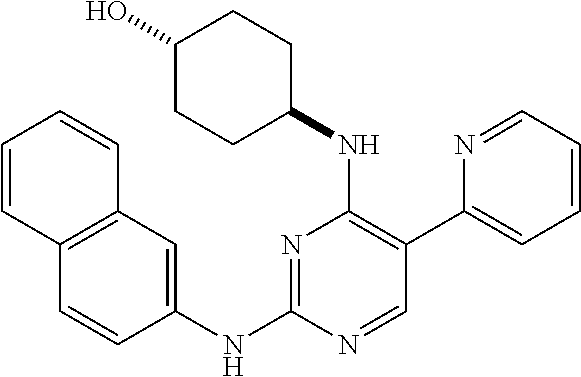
N1=C(NC2=CC3=C(C=C2)C=CC=C3)N=CC(C2=CC=CC=N2)=C1NC1CCC(O)CC1
